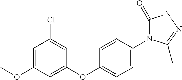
C1(Cl)=CC(OC2=CC=C(N3C(=O)NN=C3C)C=C2)=CC(OC)=C1
